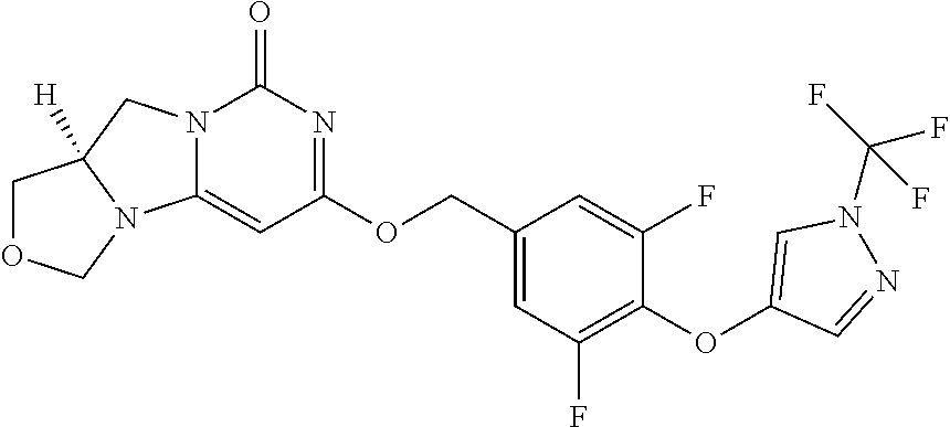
N12C(=CC(OCC3=CC(F)=C(OC4=CN(C(F)(F)F)N=C4)C(F)=C3)=NC1=O)N1C([H])(C2)COC1
